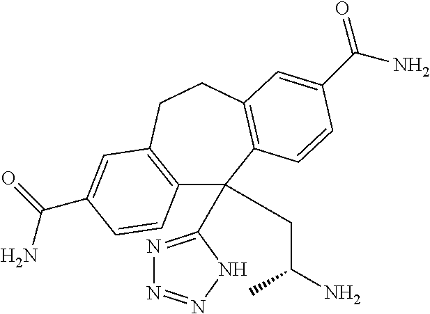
C12=C(CCC3=C(C1(C1=NN=NN1)CCCC(C)N)C=CC(C(N)=O)=C3)C=C(C(=O)N)C=C2
